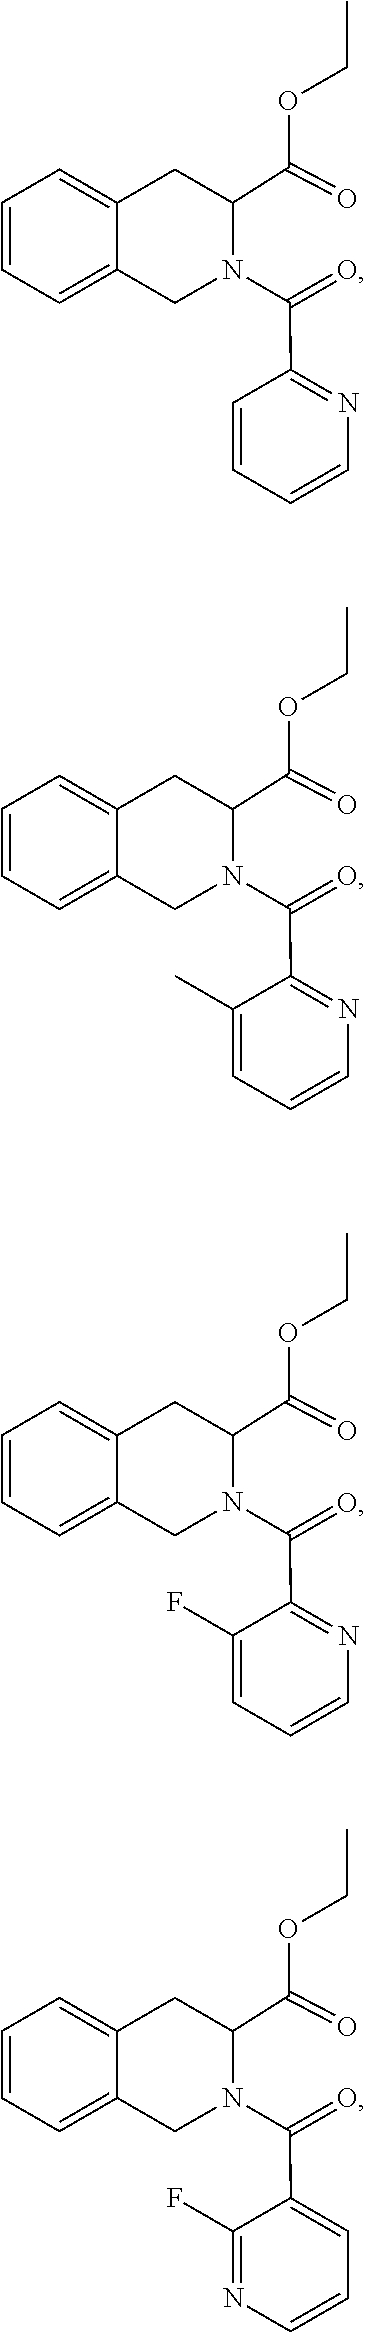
CCOC(C1CC2=CC=CC=C2CN1C(C1=NC=CC=C1)=O)=O.CCOC(C1CC2=CC=CC=C2CN1C(C1=NC=CC=C1C)=O)=O.CCOC(C1CC2=CC=CC=C2CN1C(C1=NC=CC=C1F)=O)=O.CCOC(C1CC2=CC=CC=C2CN1C(C1=CC=CN=C1F)=O)=O
